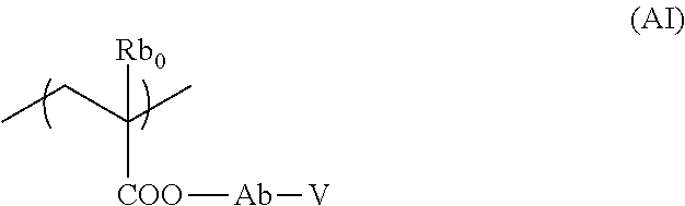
[Rb0]C(CC)(C)[COO][Ab][V]
